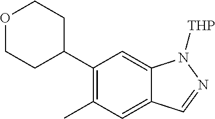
C1(C2CCOCC2)=C(C)C=C2C(=C1)N([THP])N=C2
